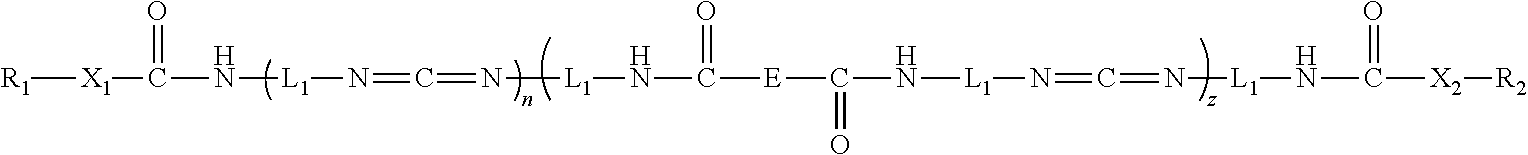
[R1][X1]C(=O)N[L1]N=C=N[L1]NC(=O)[E]C(=O)N[L1]N=C=N[L1]NC(=O)[X2][R2]
